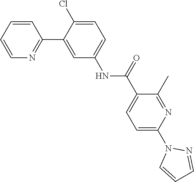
C1=CC=CN=C1C1=CC(NC(C2=CC=C(N3C=CC=N3)N=C2C)=O)=CC=C1Cl
